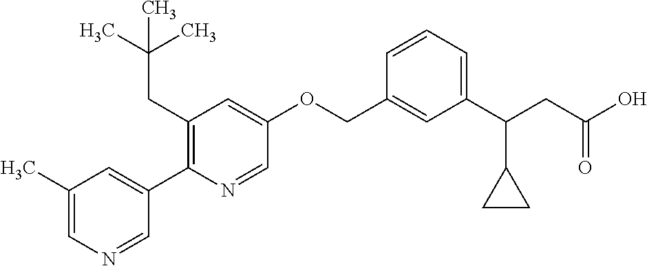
C1(C)=CN=CC(C2=C(CC(C)(C)C)C=C(OCC3=CC(C(CC(O)=O)C4CC4)=CC=C3)C=N2)=C1
